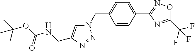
N1(CC2=CC=C(C3=NOC(C(F)(F)F)=N3)C=C2)C=C(CNC(OC(C)(C)C)=O)N=N1
